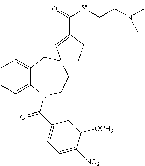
C1=CC=C2C(=C1)CC1(CCN2C(C2=CC=C([NO2])C([OCH3])=C2)=O)CCC(C(=O)NCCN(C)C)=C1
